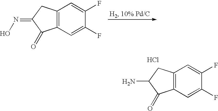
C12=C(C=C(F)C(F)=C1)C(=O)C(=NO)C2.C12=C(C=C(F)C(F)=C1)C(=O)C(N)C2.Cl
